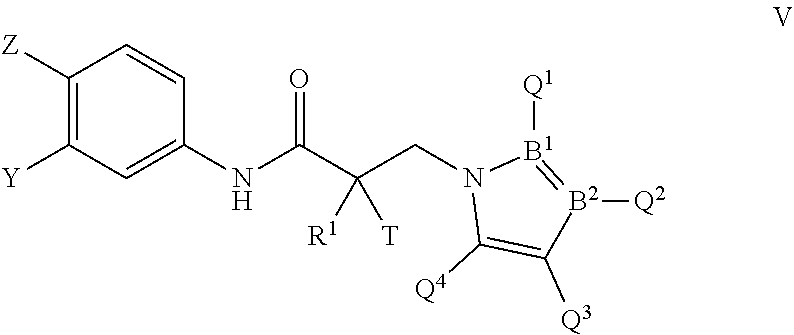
C1(NC(C(CN2C([Q4])=C([Q3])[B2]([Q2])=[B1]2[Q1])([T])[R1])=O)=CC([Y])=C([Z])C=C1
